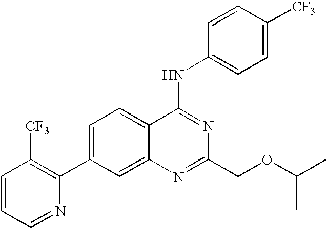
C1=CC=NC(C2=CC=C3C(=C2)N=C(COC(C)C)N=C3NC2=CC=C([CF3])C=C2)=C1[CF3]
